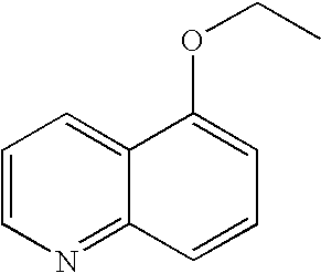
C1=CN=C2C(=C1)C(OCC)=CC=C2
